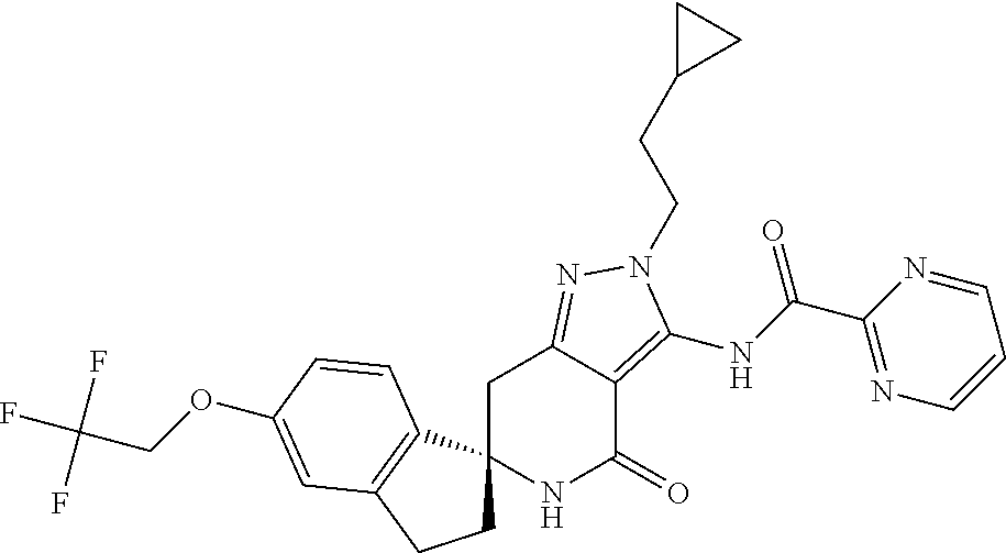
O(C1=CC2=C(C3(CC2)NC(=O)C2=C(NC(=O)C4=NC=CC=N4)N(CCC4CC4)N=C2C3)C=C1)CC(F)(F)F
